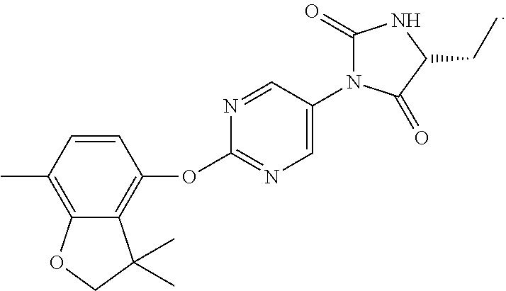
CC1=C2C(=C(OC3=NC=C(N4C(=O)NC(CC)C4=O)C=N3)C=C1)C(C)(C)CO2
